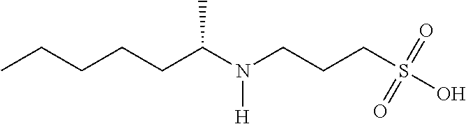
CCCCCC(N(CCCS(O)(=O)=O)[H])C
